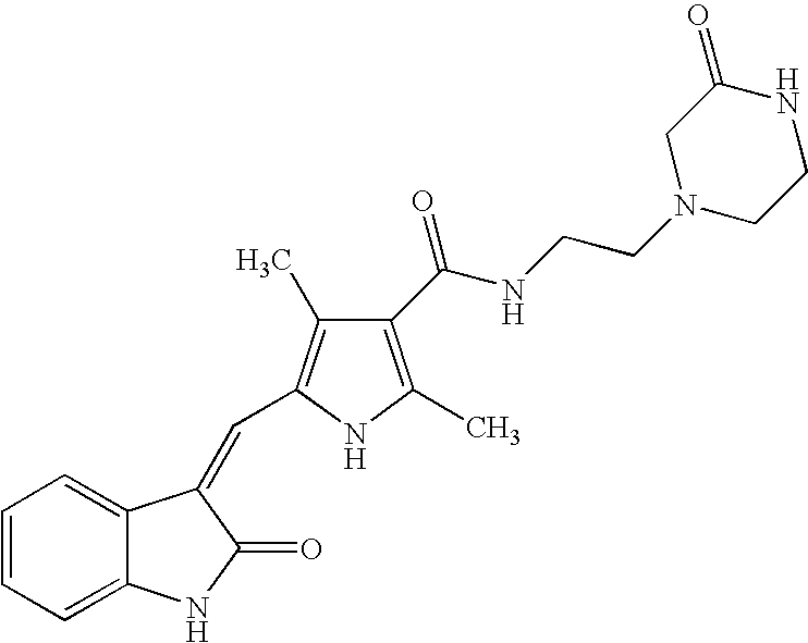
C1=CC=C2C(=C1)C(=CC1=C(C)C(C(NCCN3CCNC(=O)C3)=O)=C(C)N1)C(=O)N2
